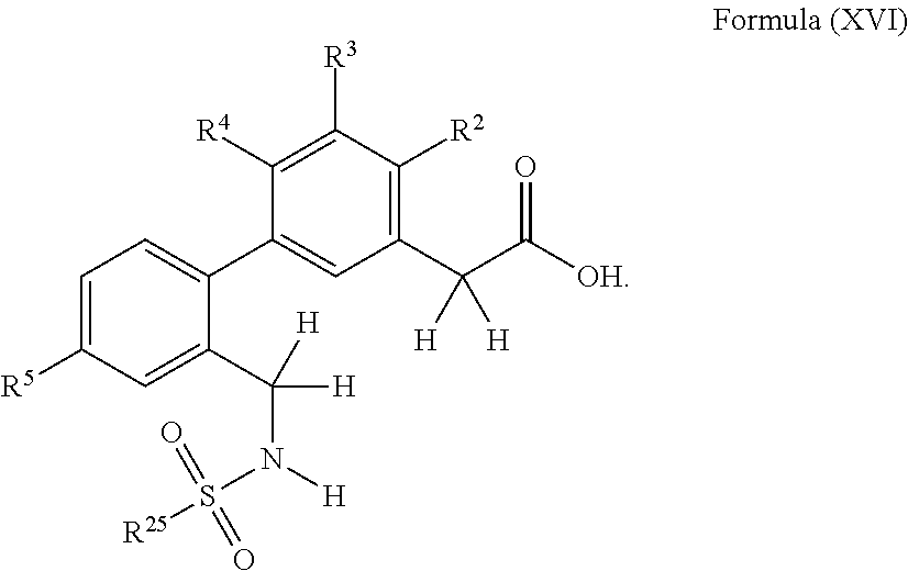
C1([R5])=CC=C(C2=CC(C(C([OH])=O)([H])[H])=C([R2])C([R3])=C2[R4])C(C(N([H])S([R25])(=O)=O)([H])[H])=C1
